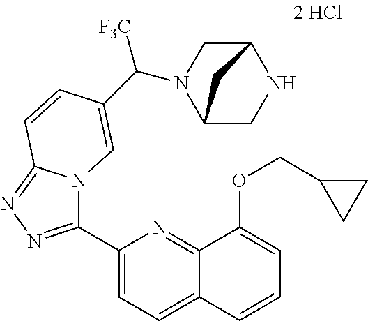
C1(C2=NN=C3N2C=C(C([F3C])N2CC4NCC2C4)C=C3)=CC=C2C(=N1)C(OCC1CC1)=CC=C2
